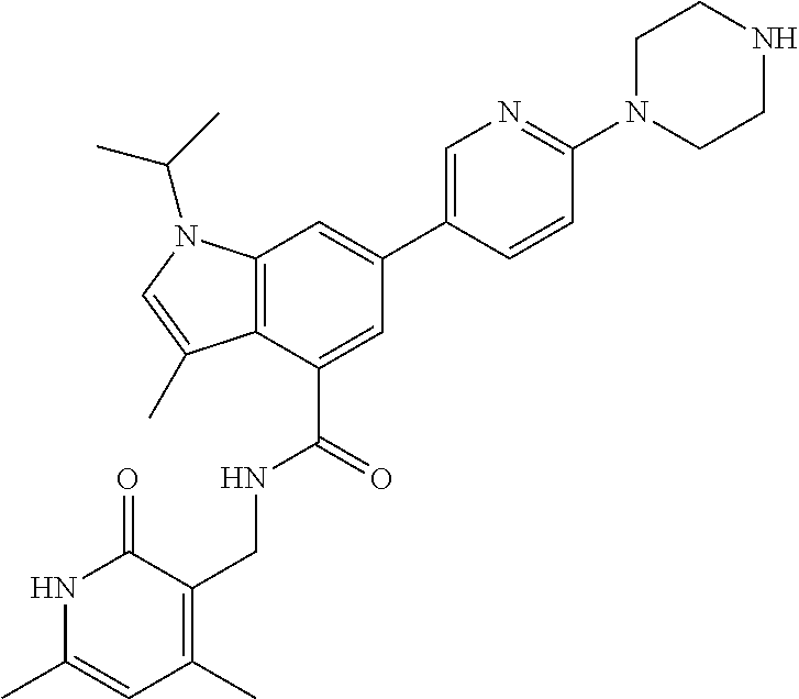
C12=C(C(C(=O)NCC3=C(C)C=C(C)NC3=O)=CC(C3=CN=C(N4CCNCC4)C=C3)=C1)C(C)=CN2C(C)C
